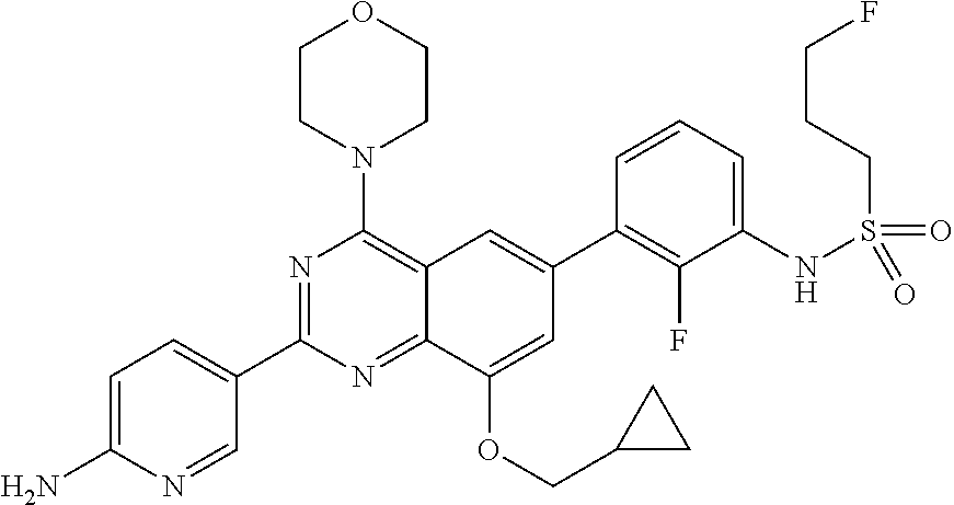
C12=NC(C3=CC=C(N)N=C3)=NC(N3CCOCC3)=C1C=C(C1=C(F)C(NS(CCCF)(=O)=O)=CC=C1)C=C2OCC1CC1
